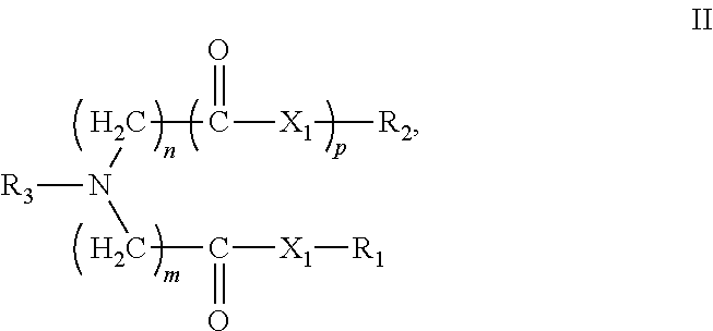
[R3]N(CC([X1][R2])=O)CC([X1][R1])=O
